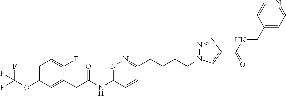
C1=C(OC(F)(F)F)C=C(CC(NC2=NN=C(CCCCN3N=NC(C(NCC4=CC=NC=C4)=O)=C3)C=C2)=O)C(F)=C1
